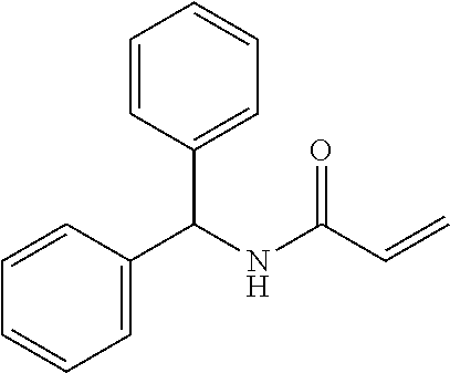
C1=CC(C(NC(C=C)=O)C2=CC=CC=C2)=CC=C1
